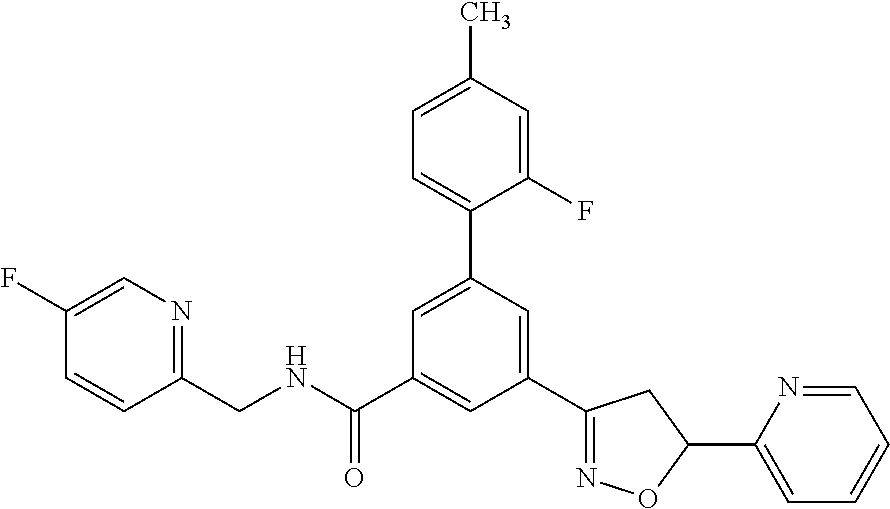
C1(C2=NOC(C3=CC=CC=N3)C2)=CC(C2=CC=C(C)C=C2F)=CC(C(NCC2=NC=C(F)C=C2)=O)=C1
